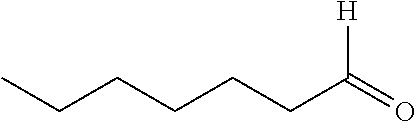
C(CCCCC(=O)[H])C
